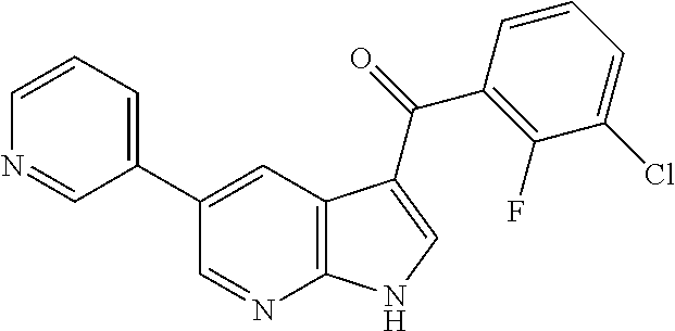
C12=C(C=C(C3=CC=CN=C3)C=N1)C(C(=O)C1=C(F)C(Cl)=CC=C1)=CN2
